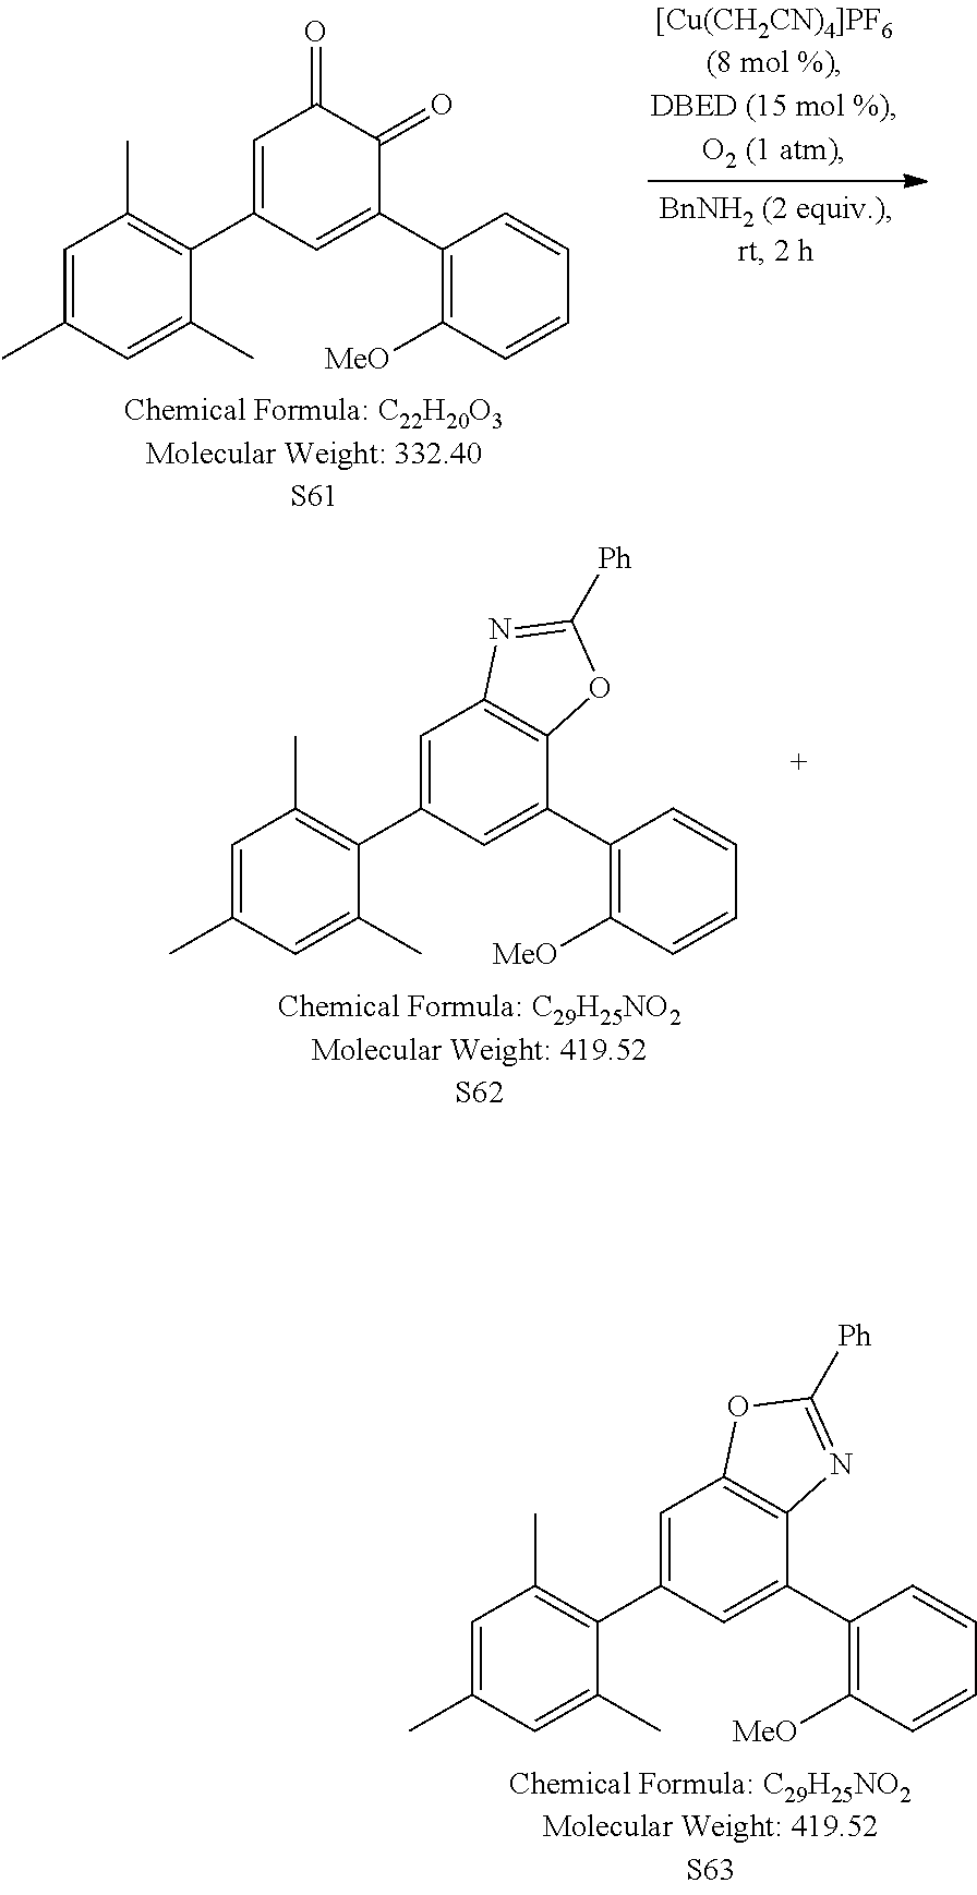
C1=C(C2=C(C)C=C(C)C=C2C)C=C(C2=C([MeO])C=CC=C2)C(=O)C1=O.C1=C(C2=C(C)C=C(C)C=C2C)C=C(C2=C([MeO])C=CC=C2)C2=C1N=C([Ph])O2.C1=C(C2=C(C)C=C(C)C=C2C)C=C(C2=C([MeO])C=CC=C2)C2=C1OC([Ph])=N2
